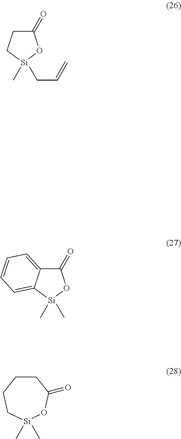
C1(=O)C2=CC=CC=C2[Si](C)(C)O1.C1(=O)CC[Si](C)(CC=C)O1.[Si]1(C)(C)OC(=O)CCCC1
